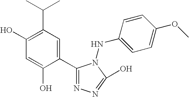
C1(O)=C(C(C)C)C=C(C2=NN=C(O)N2NC2=CC=C(OC)C=C2)C(O)=C1
